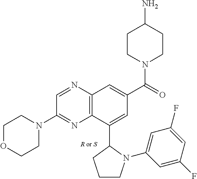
C1OCCN(C2=NC3=C(N=C2)C=C(C(=O)N2CCC(N)CC2)C=C3C2N(C3=CC(F)=CC(F)=C3)CCC2)C1
